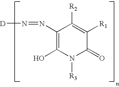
C1(N=N[D])=C(O)N([R3])C(=O)C([R1])=C1[R2]
